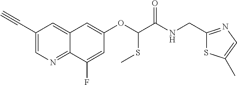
C1(C#C)=CN=C2C(=C1)C=C(OC(SC)C(NCC1=NC=C(C)S1)=O)C=C2F
